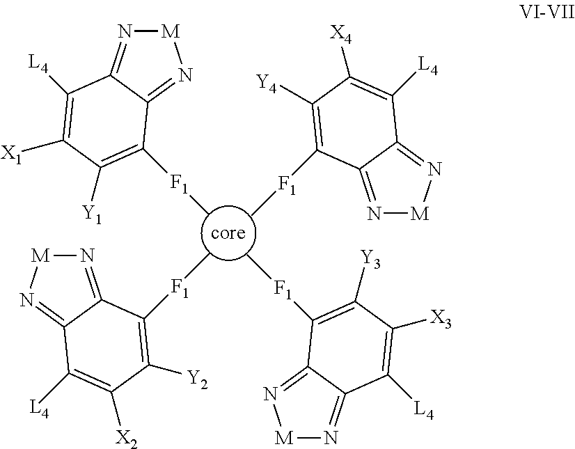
N1=C2C(=N[M]1)C([L4])=C([X4])C([Y4])=C2[F1]C.[M]1N=C2C(=N1)C([F1]C)=C([Y3])C([X3])=C2[L4].[M]1N=C2C(=N1)C([F1]C)=C([Y1])C([X1])=C2[L4].N1=C2C(=N[M]1)C([L4])=C([X2])C([Y2])=C2[F1]C
